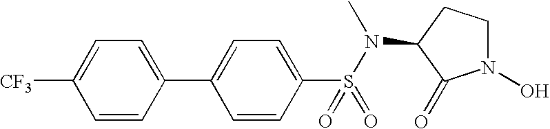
C1=CC(C2=CC=C(S(N(C3C(=O)N(O)CC3)C)(=O)=O)C=C2)=CC=C1[CF3]
